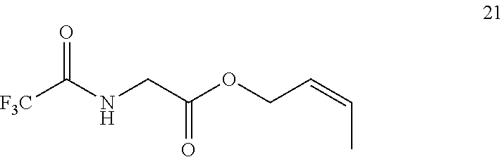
O=C(NCC(=O)OCC=CC)[F3C]
